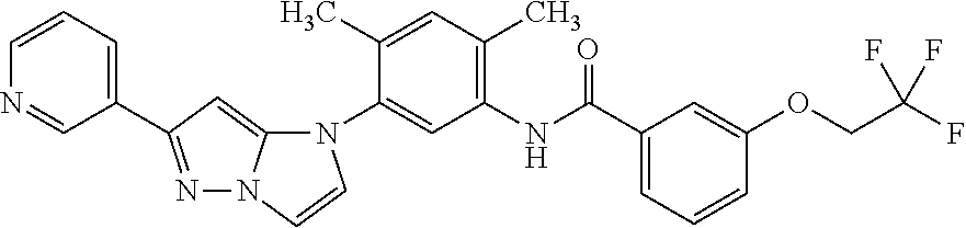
N1=CC(C2=NN3C(=C2)N(C2=CC(NC(C4=CC=CC(OCC(F)(F)F)=C4)=O)=C(C)C=C2C)C=C3)=CC=C1
